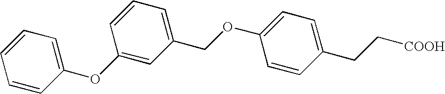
C1(CC[COOH])=CC=C(OCC2=CC=CC(OC3=CC=CC=C3)=C2)C=C1
